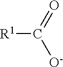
[R1]C(=O)[O-]
